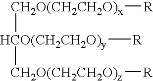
[CH2O(CH2CH2O)x]([R])[HCO(CH2CH2O)y]([R])[CH2O(CH2CH2O)z][R]
